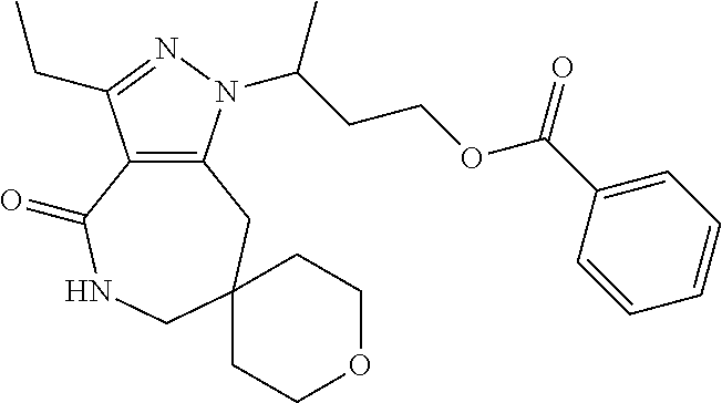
C12=C(CC3(CNC1=O)CCOCC3)N(C(CCOC(C1=CC=CC=C1)=O)C)N=C2CC
